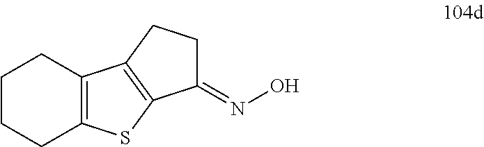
C1CCC2=C(C1)C1=C(S2)C(=NO)CC1
